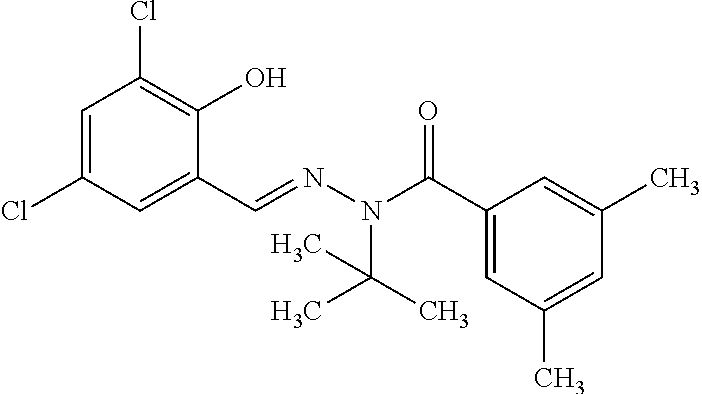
C1=C(Cl)C=C(C=NN(C(C2=CC(C)=CC(C)=C2)=O)C(C)(C)C)C(O)=C1Cl
